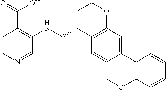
C1=CC(C2=C(OC)C=CC=C2)=CC2=C1C(CNC1=C(C(O)=O)C=CN=C1)CCO2
